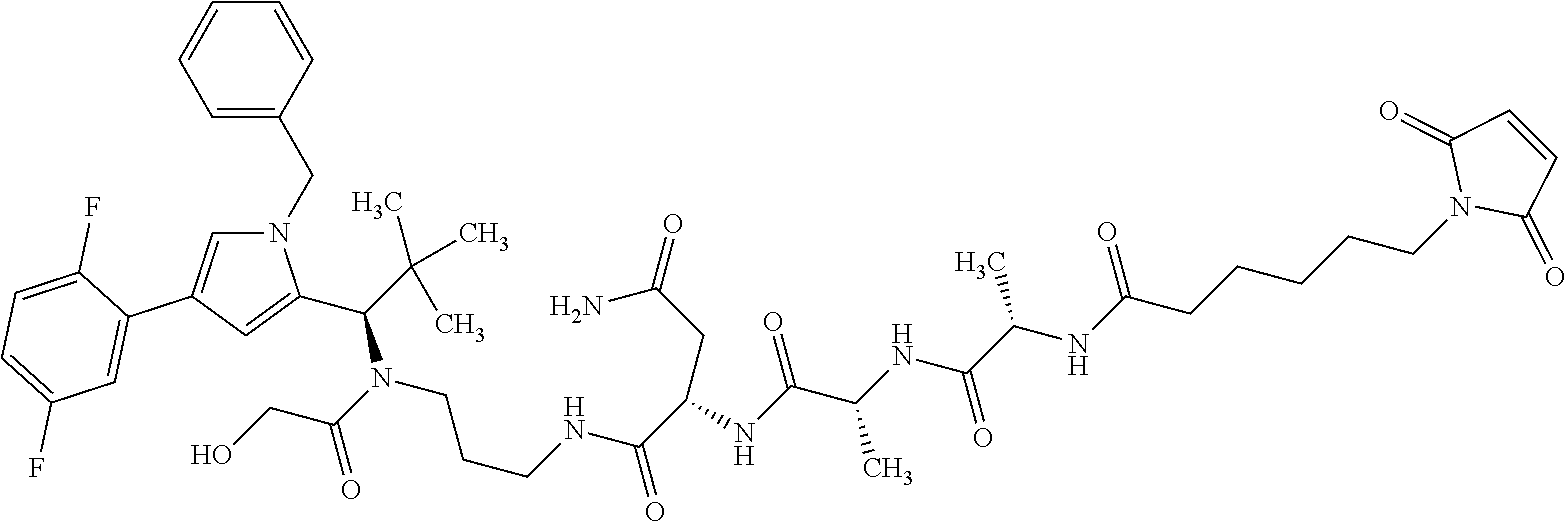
C(C1=CC(C2=CC(F)=CC=C2F)=CN1CC1=CC=CC=C1)(C(C)(C)C)N(CCCNC(C(CC(N)=O)NC(C(NC(C(NC(CCCCCN1C(=O)C=CC1=O)=O)C)=O)C)=O)=O)C(=O)CO
